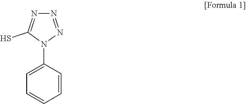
C1=CC=CC=C1N1N=NN=C1S
